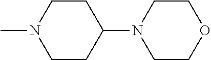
CN1CCC(N2CCOCC2)CC1
